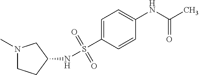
N1(C)CCC(NS(C2=CC=C(NC(C)=O)C=C2)(=O)=O)C1
